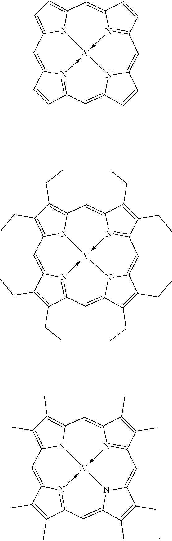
C12=CC3=CC=C4C=C5N6->[Al]7(-N1=C(C=C1N7C(=CC=6C=C5)C=C1)C=C2)N43.C12=CC3=C(CC)C(CC)=C4C=C5N6->[Al]7(-N1=C(C=C1N7C(=CC=6C(CC)=C5CC)C(CC)=C1CC)C(CC)=C2CC)N43.C12=CC3=C(C)C(C)=C4C=C5N6->[Al]7(-N1=C(C=C1N7C(=CC=6C(C)=C5C)C(C)=C1C)C(C)=C2C)N43
